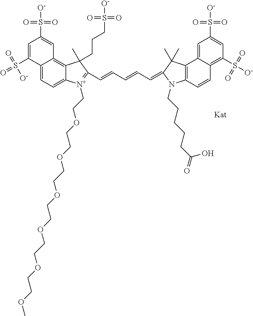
[Kat].C12=CC=C3C(=C1C=C(S(=O)(=O)[O-])C=C2S(=O)(=O)[O-])C(C)(CCCS(=O)(=O)[O-])C(C=CC=CC=C1N(CCCCCC(=O)O)C2=C(C4=CC(S(=O)(=O)[O-])=CC(S([O-])(=O)=O)=C4C=C2)C1(C)C)=[N+]3CCOCCOCCOCCOCCOCCOC
